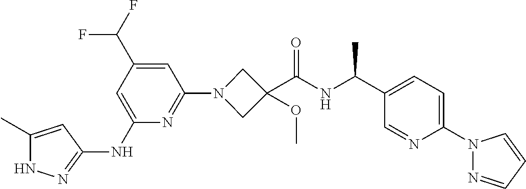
N1C(C)=CC(NC2=CC(C(F)F)=CC(N3CC(C(NC(C4=CC=C(N5N=CC=C5)N=C4)C)=O)(OC)C3)=N2)=N1
